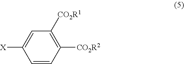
C1=CC([CO2R2])=C([CO2R1])C=C1[X]
